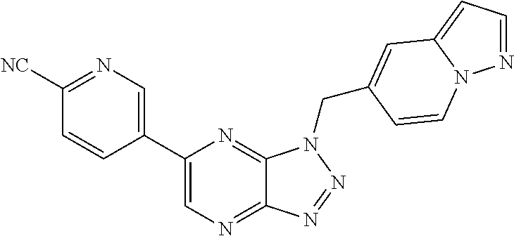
C1=C(C2=CN=C3C(=N2)N(CC2=CC4=CC=NN4C=C2)N=N3)C=CC([NC])=N1
